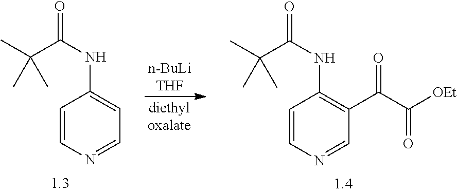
C1=CN=CC=C1NC(=O)C(C)(C)C.C1=CN=CC(C(C([OEt])=O)=O)=C1NC(=O)C(C)(C)C
